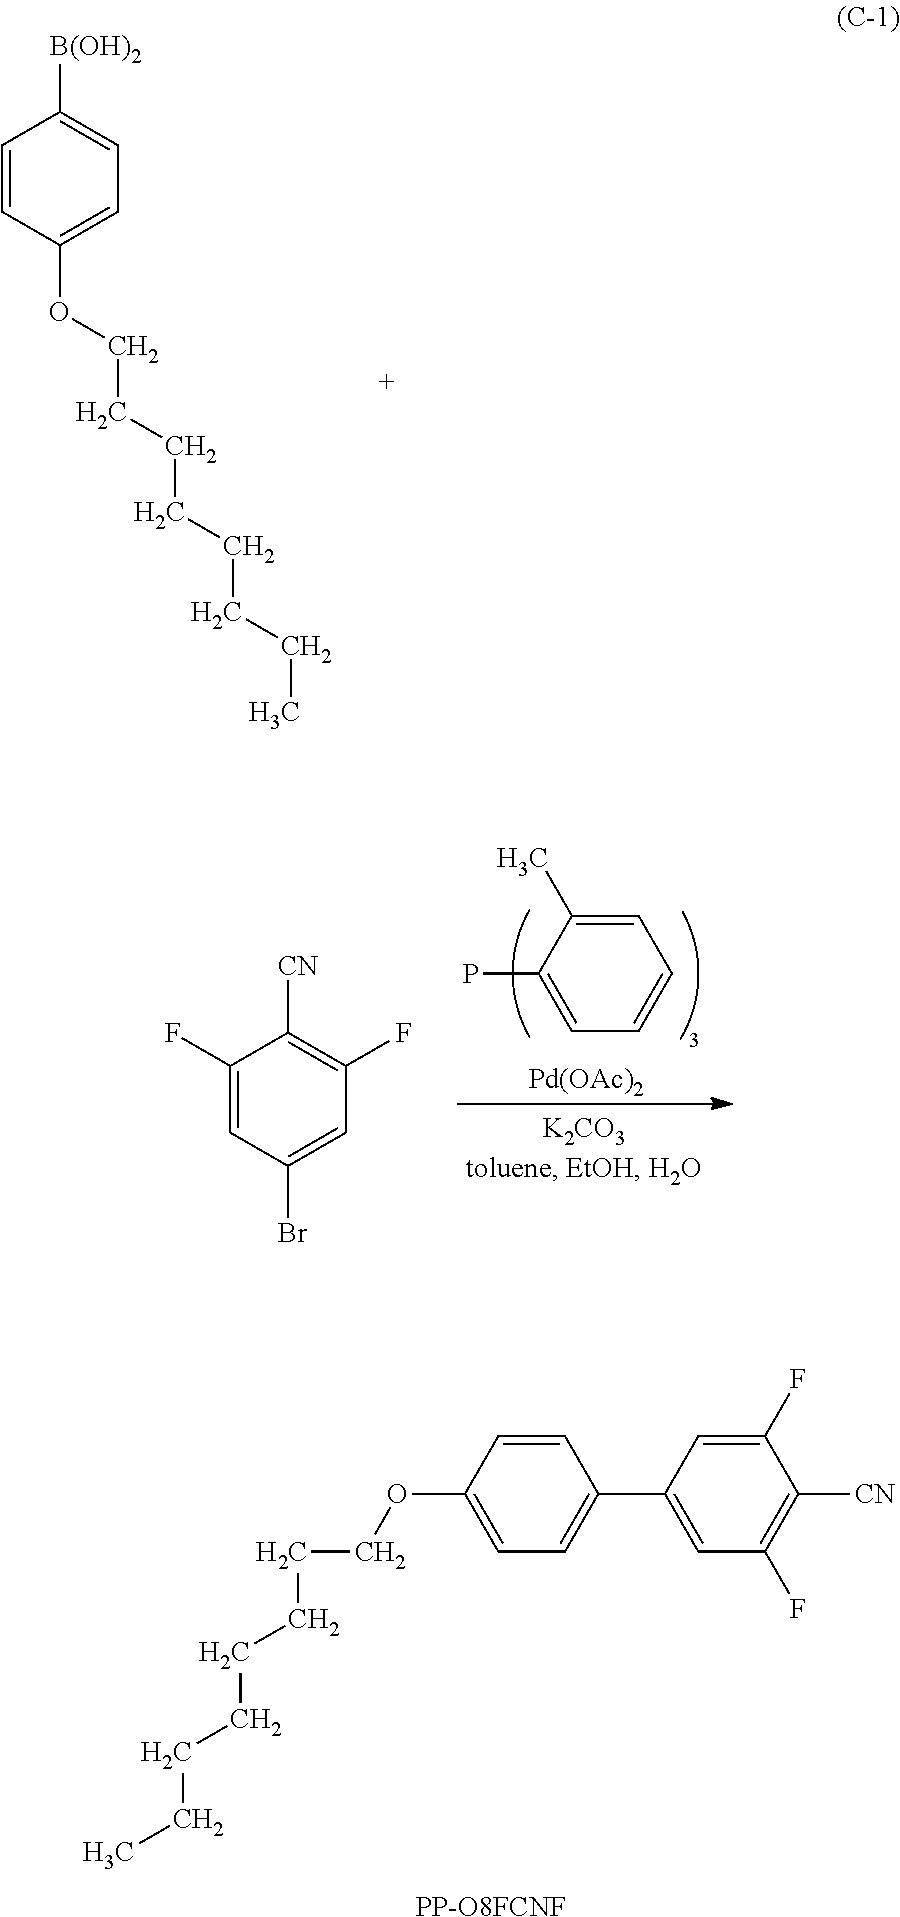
C1(OCCCCCCCC)=CC=C(C2=CC(F)=C([CN])C(F)=C2)C=C1.[PP-O8FCNF].C1=CC(OCCCCCCCC)=CC=C1[B(OH)2].C1(P)=CC=CC=C1C.[Pd(OAc)2].C1(F)=CC(Br)=CC(F)=C1[CN]
